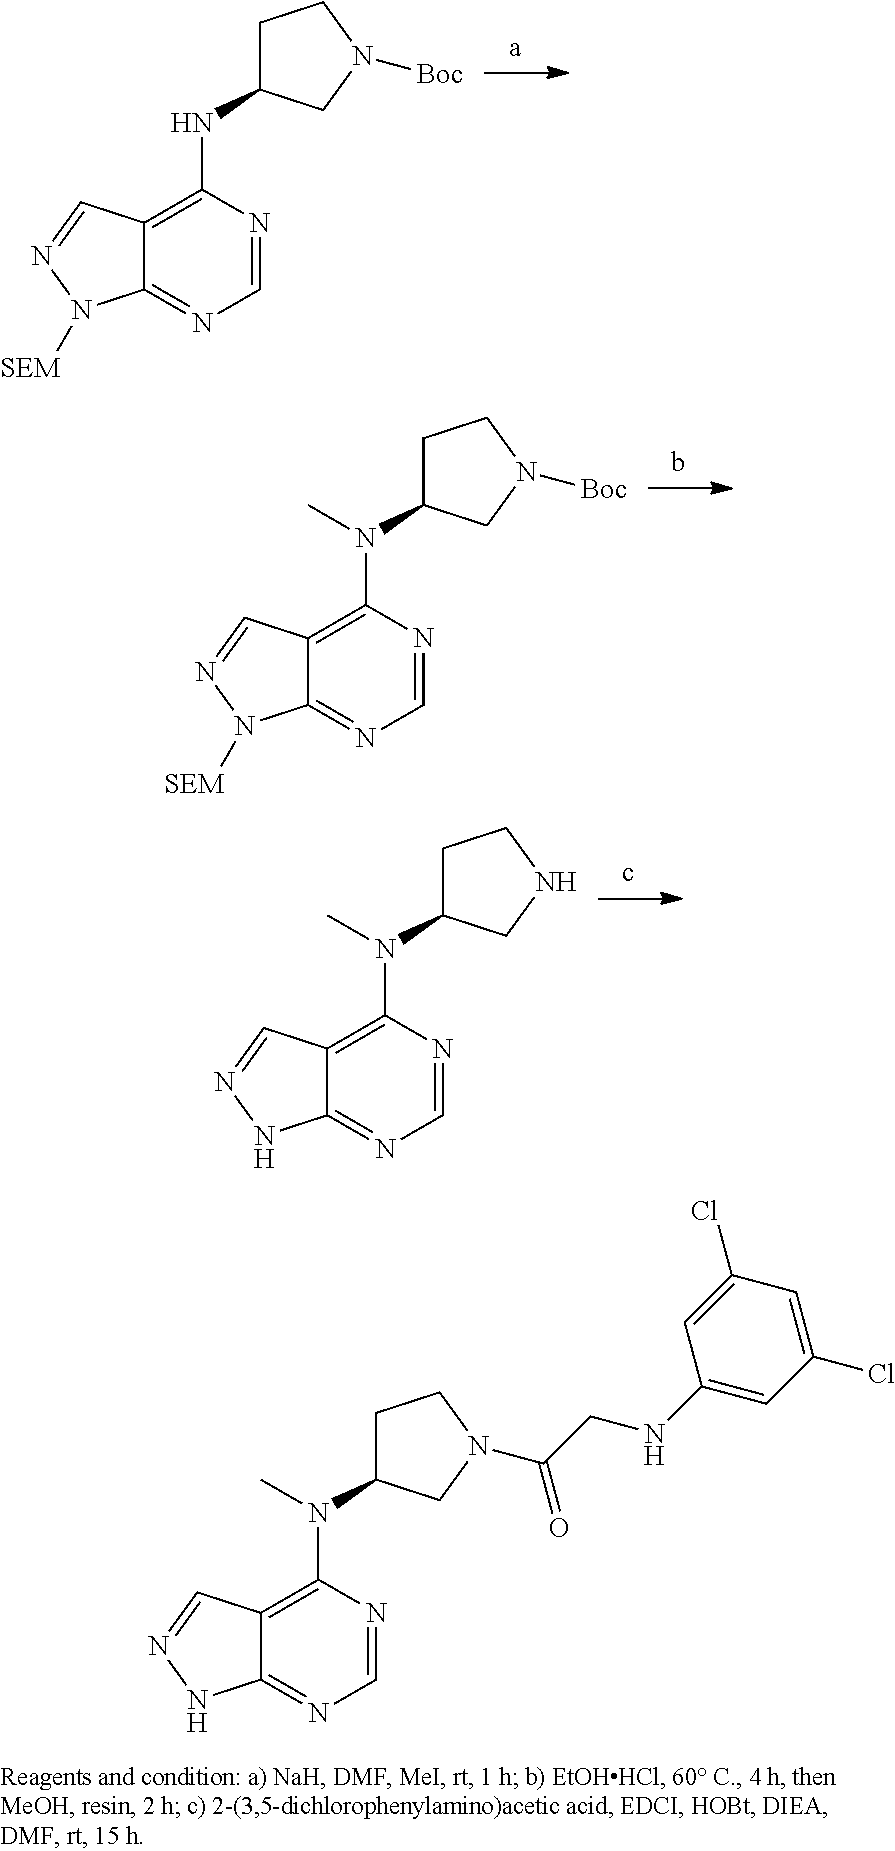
C12=C(NC3CCN([Boc])C3)N=CN=C1N([SEM])N=C2.C12=C(N(C3CCN([Boc])C3)C)N=CN=C1N([SEM])N=C2.C12=C(N(C3CCNC3)C)N=CN=C1NN=C2.C12=C(N(C3CCN(C(CNC4=CC(Cl)=CC(Cl)=C4)=O)C3)C)N=CN=C1NN=C2
